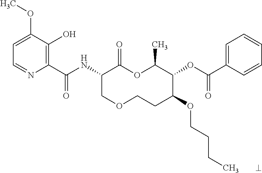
C1(C(NC2COCCC(OCCCC)C(OC(=O)C3=CC=CC=C3)C(C)OC2=O)=O)=C(O)C(OC)=CC=N1
